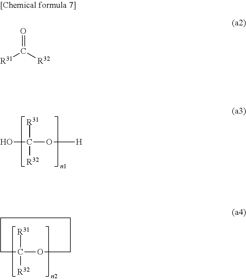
OC([R31])([R32])O[H].C1C([R31])([R32])OCCC1.O=C([R31])[R32]
